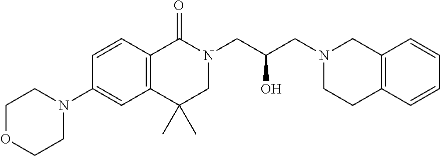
O1CCN(C2=CC3=C(C=C2)C(=O)N(CC(CN2CC4=C(CC2)C=CC=C4)O)CC3(C)C)CC1
